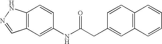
C12=C(C=C(NC(CC3=CC4=C(C=C3)C=CC=C4)=O)C=C1)C=NN2
